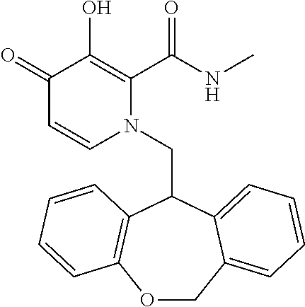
C1(=O)C=CN(CC2C3=C(OCC4=CC=CC=C24)C=CC=C3)C(C(NC)=O)=C1O
